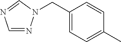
C1(CN2N=CN=C2)=CC=C(C)C=C1
